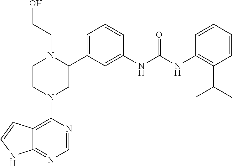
C12=C(N3CC(C4=CC=CC(NC(NC5=C(C(C)C)C=CC=C5)=O)=C4)N(CCO)CC3)N=CN=C1NC=C2
